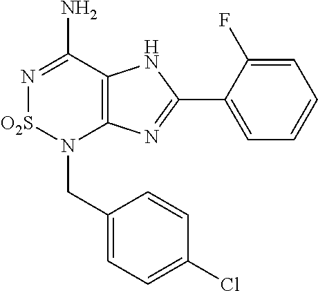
C12=C(C(N)=N[O2S]N1CC1=CC=C(Cl)C=C1)NC(C1=CC=CC=C1F)=N2
